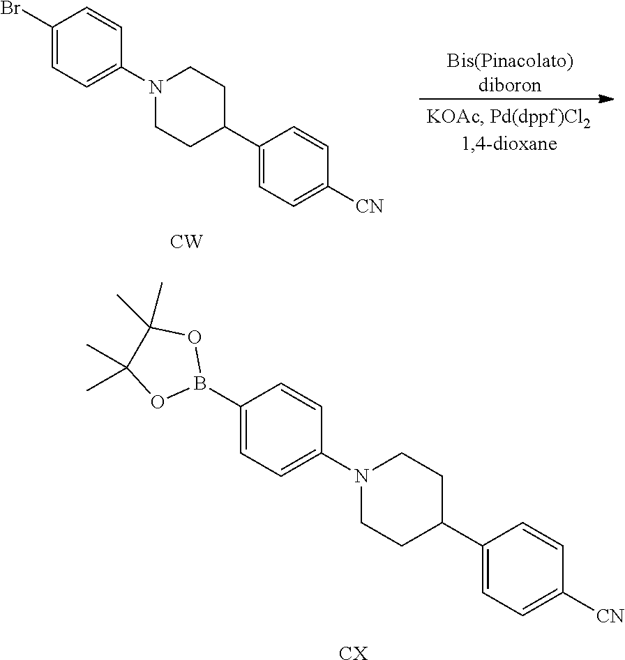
N1(C2=CC=C(B3OC(C)(C)C(C)(C)O3)C=C2)CCC(C2=CC=C([CN])C=C2)CC1.[CX].[Bis(Pinacolato)diboron].N1(C2=CC=C(Br)C=C2)CCC(C2=CC=C([CN])C=C2)CC1.[CW]
